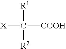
[X]C([R1])([R2])[COOH]
